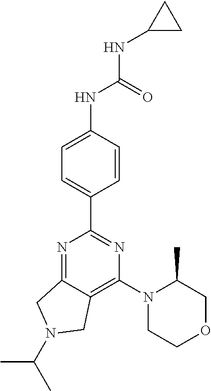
N1=C2C(=C(N3CCOCC3C)N=C1C1=CC=C(NC(NC3CC3)=O)C=C1)CN(C(C)C)C2
